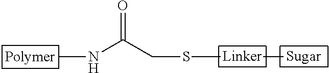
S(C)CC(NC)=O
